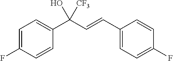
C1=C(F)C=CC(C(C=CC2=CC=C(F)C=C2)(O)[CF3])=C1
